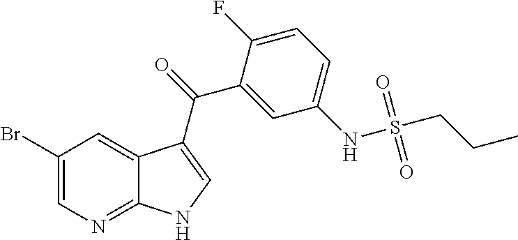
C1(Br)=CN=C2C(=C1)C(C(=O)C1=CC(NS(CCC)(=O)=O)=CC=C1F)=CN2
